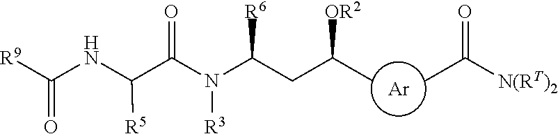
N(C(CC(C)[OR2])[R6])(C(C(NC([R9])=O)[R5])=O)[R3].[Ar].CC([N(RT)2])=O
